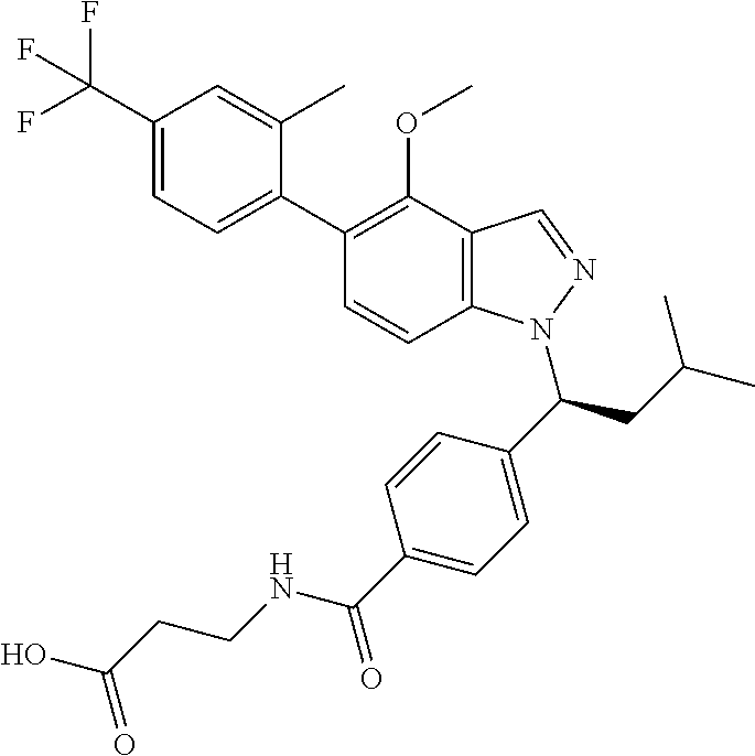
C1(C(F)(F)F)=CC=C(C2=C(OC)C3=C(C=C2)N(C(CC(C)C)C2=CC=C(C(=O)NCCC(O)=O)C=C2)N=C3)C(C)=C1
